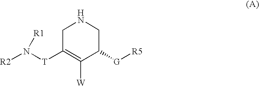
C1C([T]N([R1])[R2])=C([W])C([G][R5])CN1
